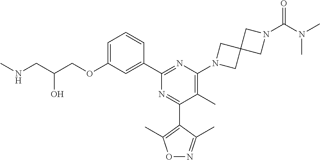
C1=C(OCC(CNC)O)C=C(C2=NC(N3CC4(C3)CN(C(N(C)C)=O)C4)=C(C)C(C3=C(C)ON=C3C)=N2)C=C1
